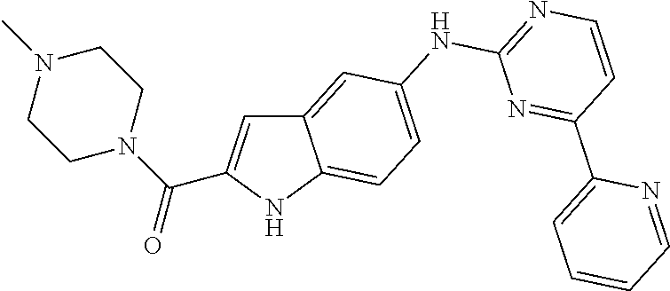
N1(C)CCN(C(=O)C2=CC3=CC(NC4=NC=CC(C5=CC=CC=N5)=N4)=CC=C3N2)CC1
